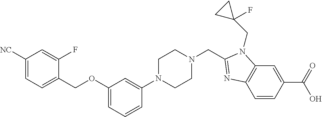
C12=C(C=C(C(=O)O)C=C1)N(CC1(F)CC1)C(CN1CCN(C3=CC(OCC4=CC=C([NC])C=C4F)=CC=C3)CC1)=N2
